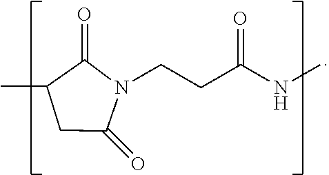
N1(CCC(NC)=O)C(=O)C(C)CC1=O
